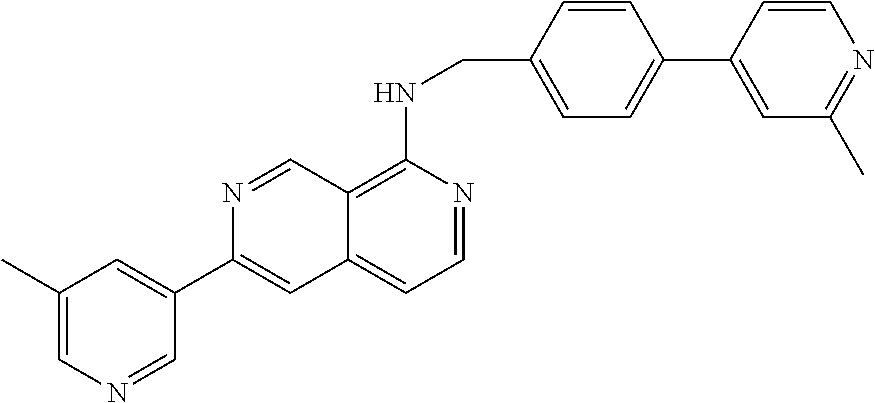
C1=CC(CNC2=C3C(=CC=N2)C=C(C2=CC(C)=CN=C2)N=C3)=CC=C1C1=CC(C)=NC=C1
